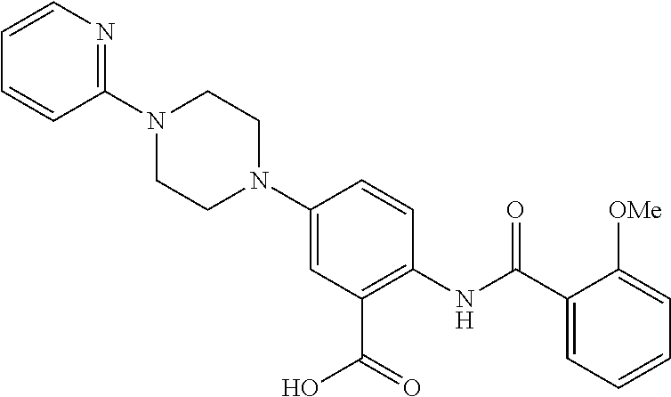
C1=CN=C(N2CCN(C3=CC(C(=O)O)=C(NC(C4=CC=CC=C4[OMe])=O)C=C3)CC2)C=C1
